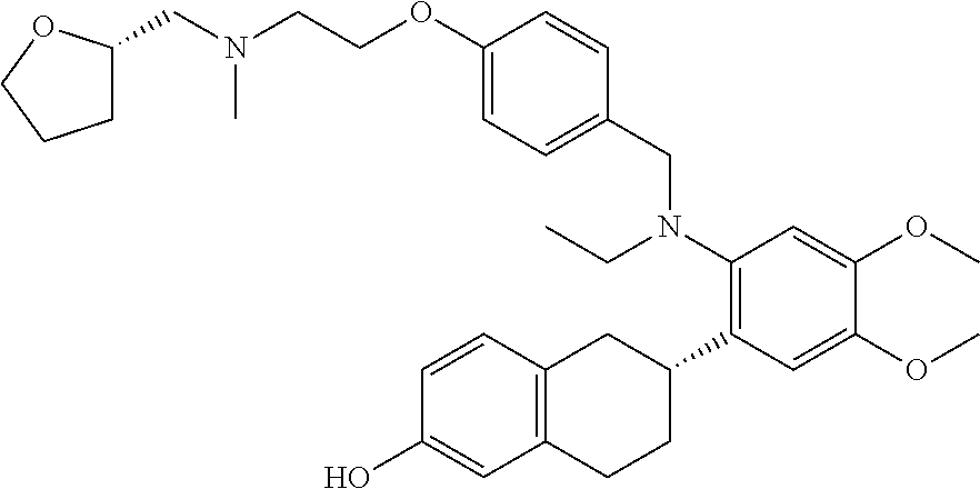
C1(O)=CC2=C(C=C1)CC(C1=C(N(CC3=CC=C(OCCN(CC4CCCO4)C)C=C3)CC)C=C(OC)C(OC)=C1)CC2
